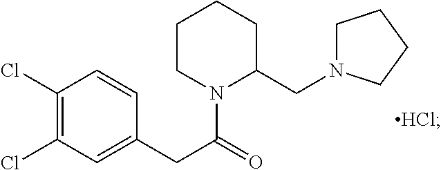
C1(Cl)=C(Cl)C=C(CC(=O)N2C(CN3CCCC3)CCCC2)C=C1
